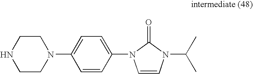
C1NCCN(C2=CC=C(N3C=CN(C(C)C)C3=O)C=C2)C1
